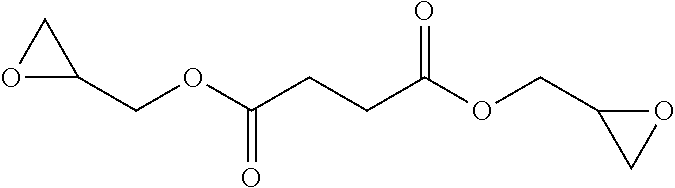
C1(COC(CCC(OCC2CO2)=O)=O)CO1
